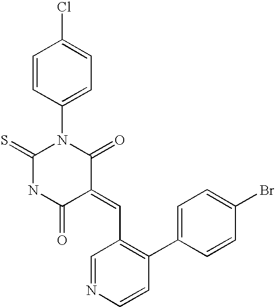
C1=CC(N2C(=S)NC(=O)C(=CC3=C(C4=CC=C(Br)C=C4)C=CN=C3)C2=O)=CC=C1Cl
